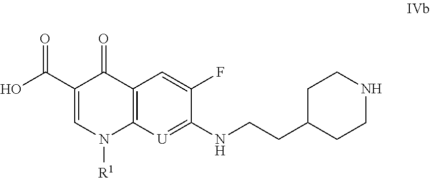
C12=C([U]=C(NCCC3CCNCC3)C(F)=C1)N([R1])C=C(C(O)=O)C2=O
